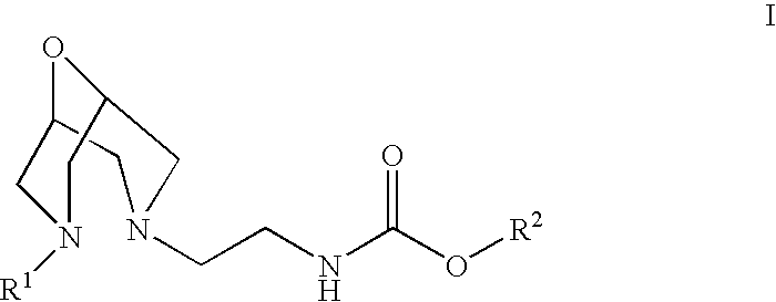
O1C2CN([R1])CC1CN(CCNC(O[R2])=O)C2
